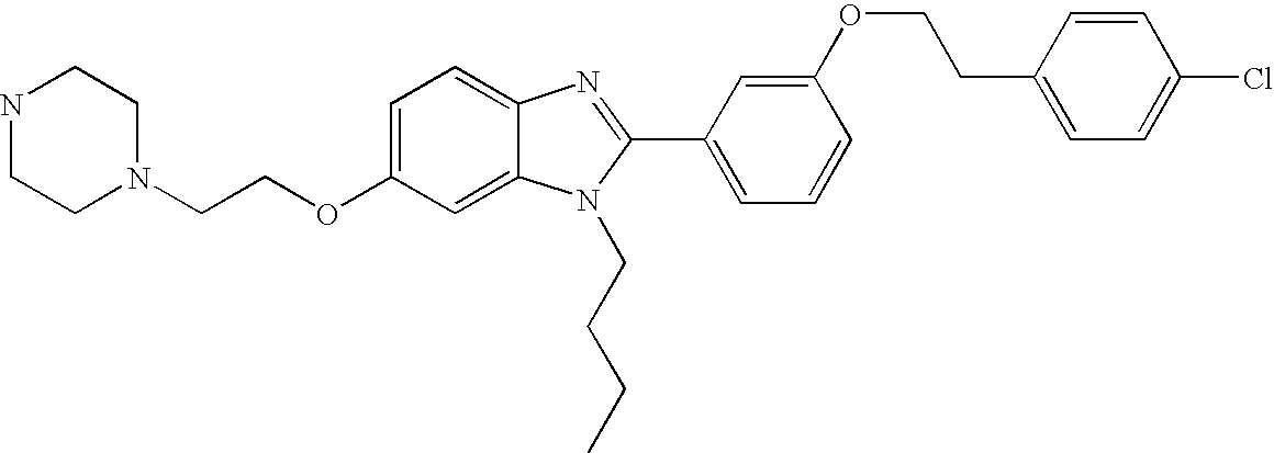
N1CCN(CCOC2=CC=C3C(=C2)N(CCCC)C(C2=CC=CC(OCCC4=CC=C(Cl)C=C4)=C2)=N3)CC1
